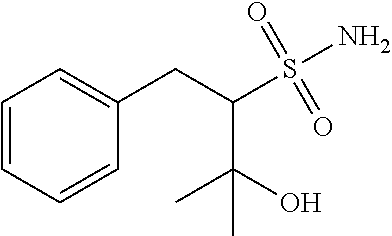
C1=CC=CC(CC(S(=O)(=O)N)C(O)(C)C)=C1
